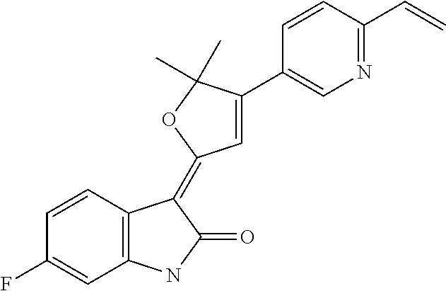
C1=CC(F)=CC2=C1C(=C1C=C(C3=CN=C(C=C)C=C3)C(C)(C)O1)C(=O)N2
